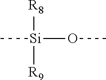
C[Si]([R8])([R9])OC
